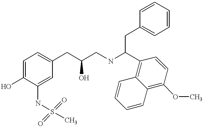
C1=C(O)C(NS(C)(=O)=O)=CC(CC(CNC(C2=C3C(=C(OC)C=C2)C=CC=C3)CC2=CC=CC=C2)O)=C1
